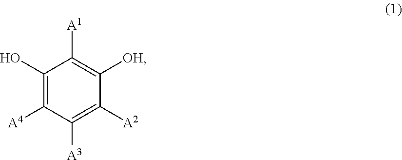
C1(O)=C([A4])C([A3])=C([A2])C([OH])=C1[A1]
